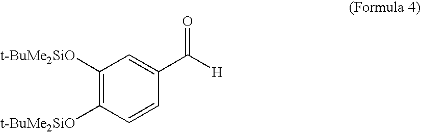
C1([t-BuMe2SiO])=C([t-BuMe2SiO])C=CC(C([H])=O)=C1
